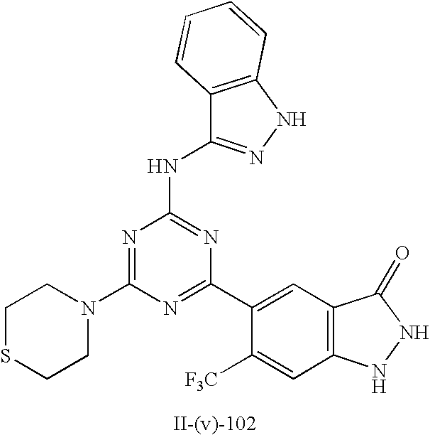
C12=C(NN=C1NC1=NC(C3=CC4=C(C=C3[F3C])NNC4=O)=NC(N3CCSCC3)=N1)C=CC=C2
